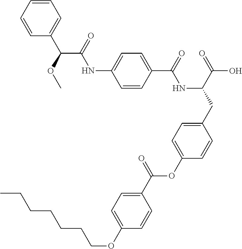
C1=CC(C(=O)NC(CC2=CC=C(OC(C3=CC=C(OCCCCCCC)C=C3)=O)C=C2)C(=O)O)=CC=C1NC(C(C1=CC=CC=C1)OC)=O
